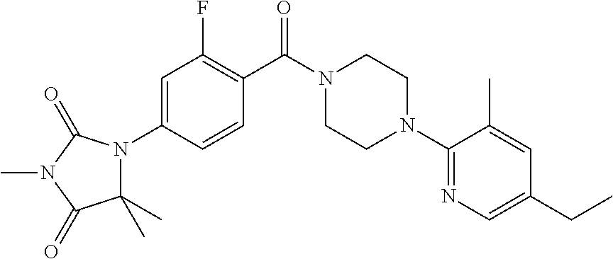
C1=C(N2C(C)(C)C(=O)N(C)C2=O)C=CC(C(N2CCN(C3=NC=C(CC)C=C3C)CC2)=O)=C1F
